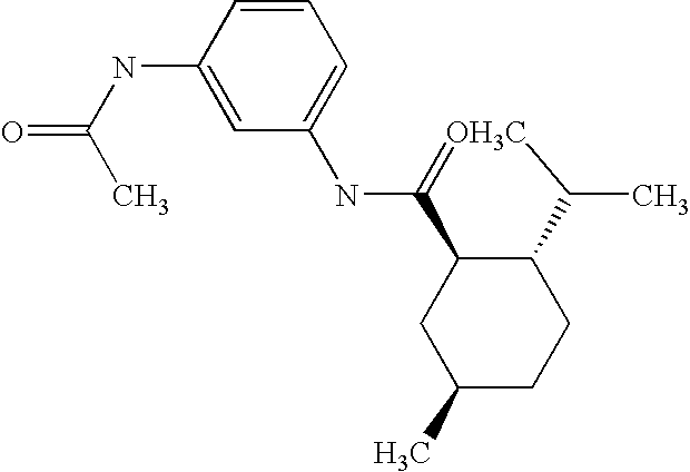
C1=CC=C(NC2=[OH3C]C(C)C3C2CC(C)CC3)C=C1NC(C)=O
